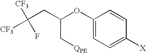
C([CF3])([CF3])(F)CC(OC1=CC=C([X])C=C1)C[QPE]
